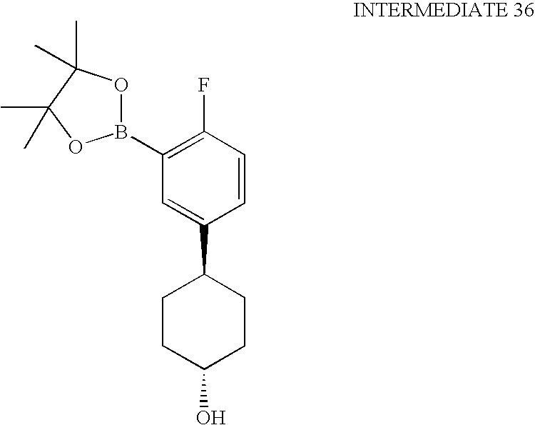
C1(F)=C(B2OC(C)(C)C(C)(C)O2)C=C(C2CCC(O)CC2)C=C1
